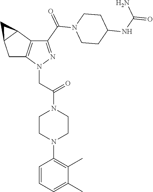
C(=O)(N1CCC(NC(=O)N)CC1)C1=NN(CC(=O)N2CCN(C3=C(C)C(C)=CC=C3)CC2)C2=C1C1C(C2)C1
